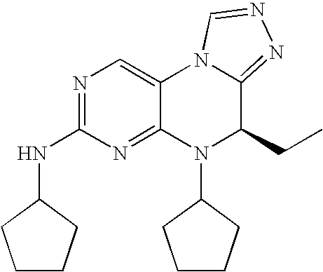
C1(NC2=NC=C3C(=N2)N(C2CCCC2)C(CC)C2=NN=CN32)CCCC1
